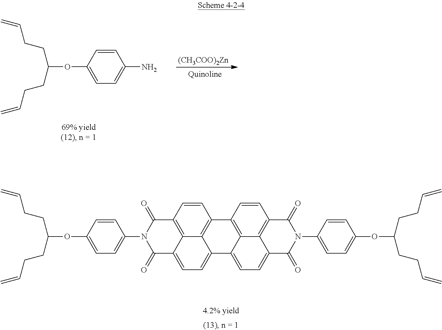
C1=CC2=C3C4=C1C1=C5C(=CC=C6C5=C(C=C1)C(=O)N(C1=CC=C(OC(CCC=C)CCC=C)C=C1)C6=O)C4=CC=C3C(=O)N(C1=CC=C(OC(CCC=C)CCC=C)C=C1)C2=O.C1=CC(OC(CCC=C)CCC=C)=CC=C1N.[(CH3COO)2Zn]
